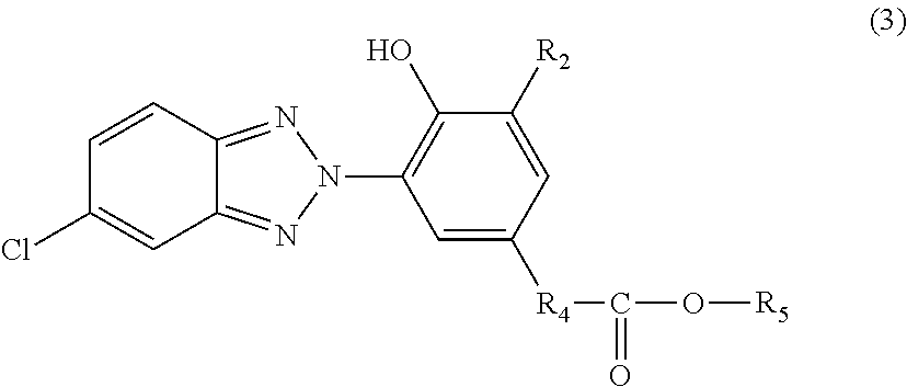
C12=NN(C3=C(O)C([R2])=CC([R4]C(O[R5])=O)=C3)N=C1C=C(Cl)C=C2
